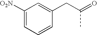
C1([O2N])=CC=CC(CC(=O)C)=C1
